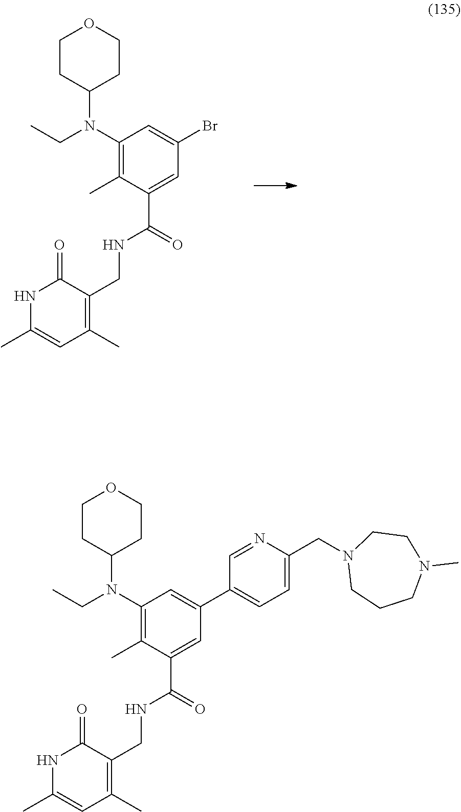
C1CC(N(C2=C(C)C(C(=O)NCC3=C(C)C=C(C)NC3=O)=CC(Br)=C2)CC)CCO1.C1CC(N(C2=C(C)C(C(=O)NCC3=C(C)C=C(C)NC3=O)=CC(C3=CC=C(CN4CCCN(C)CC4)N=C3)=C2)CC)CCO1
